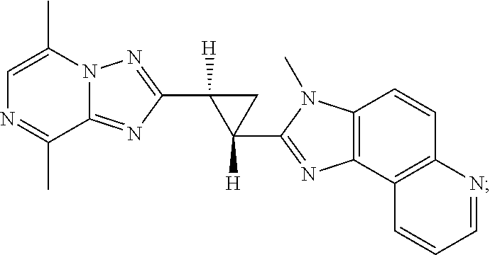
C1(C)=CN=C(C)C2=NC(C3([H])C(C4=NC5=C(N4C)C=CC4=C5C=CC=N4)([H])C3)=NN12
